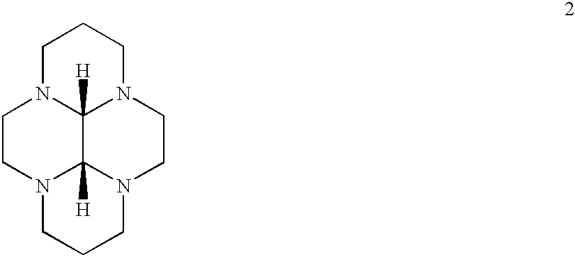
C1N2C3([H])N(CC1)CCN1C3([H])N(CC2)CCC1
